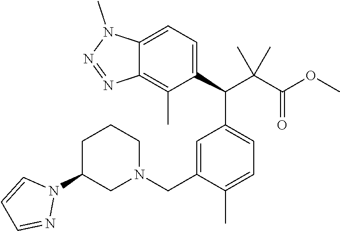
C1(C(C(C(=O)OC)(C)C)C2=CC=C(C)C(CN3CCCC(N4C=CC=N4)C3)=C2)=CC=C2C(=C1C)N=NN2C
